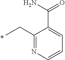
C(C1=NC=CC=C1C(=O)N)C
